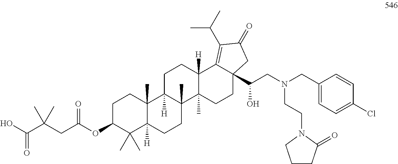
C1C(OC(CC(C(O)=O)(C)C)=O)C(C)(C)C2([H])C(C)(C1)C1([H])C(C)(CC2)C2(C)C([H])(CC1)C1=C(C(C)C)C(=O)CC1(C(CN(CC1=CC=C(Cl)C=C1)CCN1CCCC1=O)O)CC2
